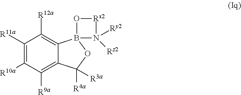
C1([R11a])=C([R10a])C([R9a])=C2C(=C1[R12a])B1(OC2([R4a])[R3a])N([Ry2])([Rz2])[Rx2]O1
